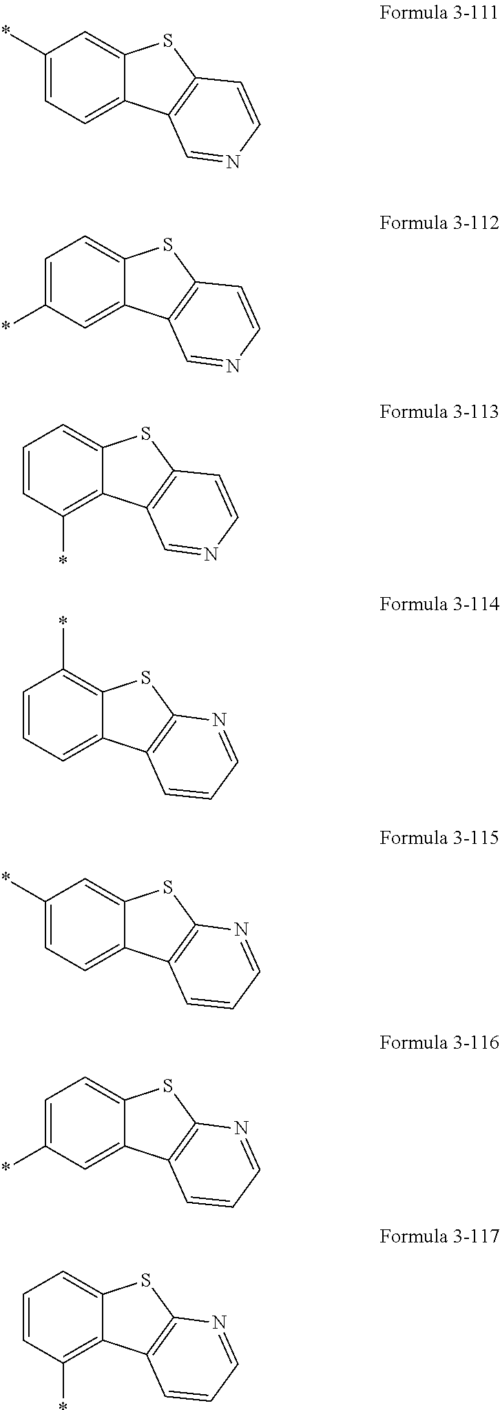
C1(*)=CC=C2C(=C1)SC1=C2C=NC=C1.C1=C(*)C=C2C(=C1)SC1=C2C=NC=C1.C1=CC(*)=C2C(=C1)SC1=C2C=NC=C1.C1=CC=C2C(=C1*)SC1=C2C=CC=N1.C1(*)=CC=C2C(=C1)SC1=C2C=CC=N1.C1=C(*)C=C2C(=C1)SC1=C2C=CC=N1.C1=CC(*)=C2C(=C1)SC1=C2C=CC=N1
